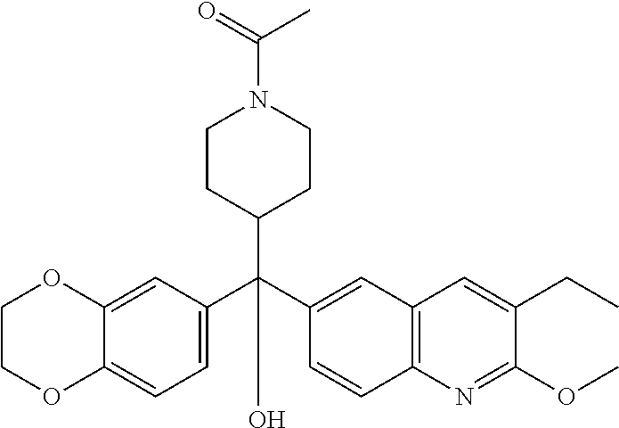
C1CC(C(C2=CC=C3C(=C2)OCCO3)(C2=CC3=C(C=C2)N=C(OC)C(CC)=C3)O)CCN1C(=O)C
